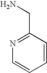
N1=C(CN)C=CC=C1
